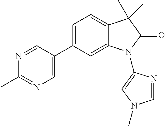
C1=C(C2=CN=C(C)N=C2)C=C2C(=C1)C(C)(C)C(=O)N2C1=CN(C)C=N1
